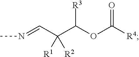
[R4]C(OC(C(C=NC)([R2])[R1])[R3])=O
